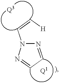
N1=CC=NN1C=C[H]
